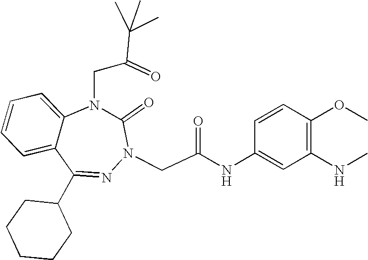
C1=CC=C2C(=C1)N(CC(=O)C(C)(C)C)C(=O)N(CC(NC1=CC(NC)=C(OC)C=C1)=O)N=C2C1CCCCC1
